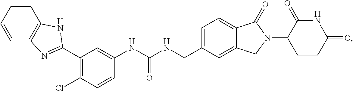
ClC1=C(C2=NC3=C(C=CC=C3)N2)C=C(NC(NCC2=CC=C3C(=C2)CN(C2CCC(=O)NC2=O)C3=O)=O)C=C1
